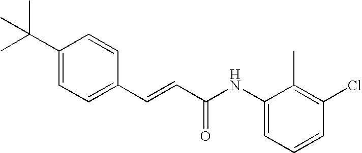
C(=CC(=O)NC1=CC=CC(Cl)=C1C)C1=CC=C(C(C)(C)C)C=C1
